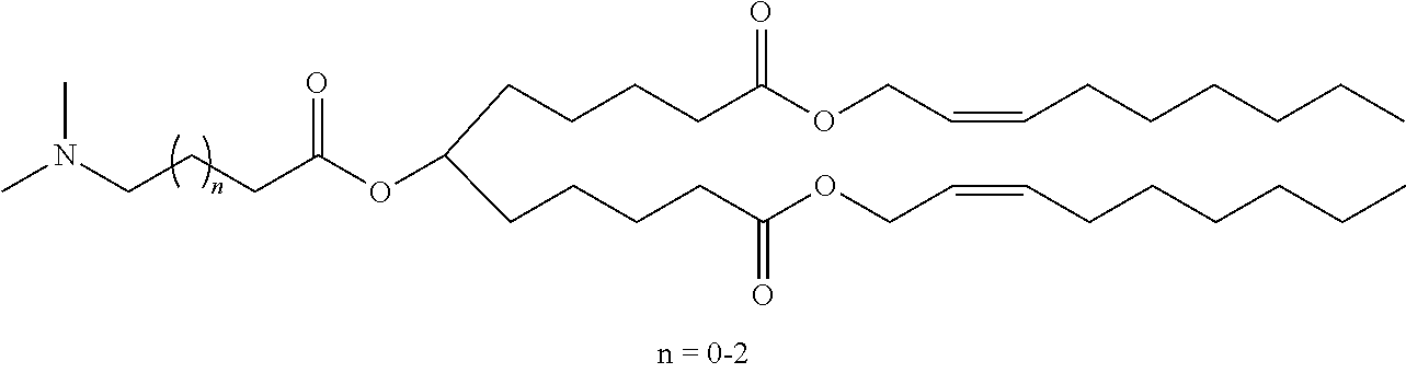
C(CC(OC(CCCCC(OCC=CCCCCCC)=O)CCCCC(OCC=CCCCCCC)=O)=O)CN(C)C
